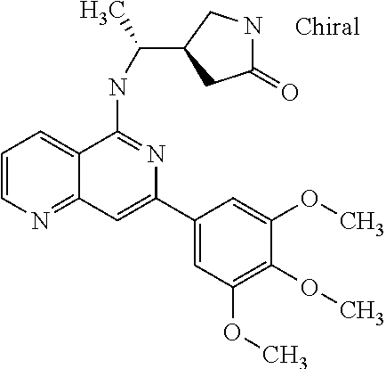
C1(C2=CC3=NC=CC=C3C(NC(C)C3CC(=O)NC3)=N2)=CC(OC)=C(OC)C(OC)=C1
